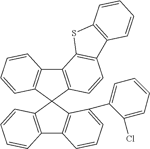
C12=C(C3(C4=C1C=CC=C4)C1=C(C4=C3C(C3=CC=CC=C3Cl)=CC=C4)C=CC=C1)C=CC1=C2SC2=C1C=CC=C2
